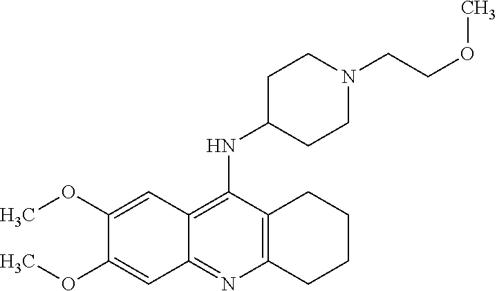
C1(OC)=CC2=C(NC3CCN(CCOC)CC3)C3=C(N=C2C=C1OC)CCCC3
